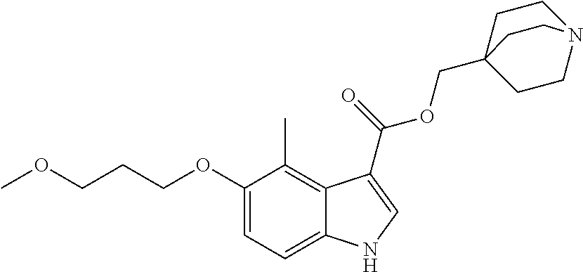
C12=C(C)C(OCCCOC)=CC=C1NC=C2C(=O)OCC12CCN(CC1)CC2
